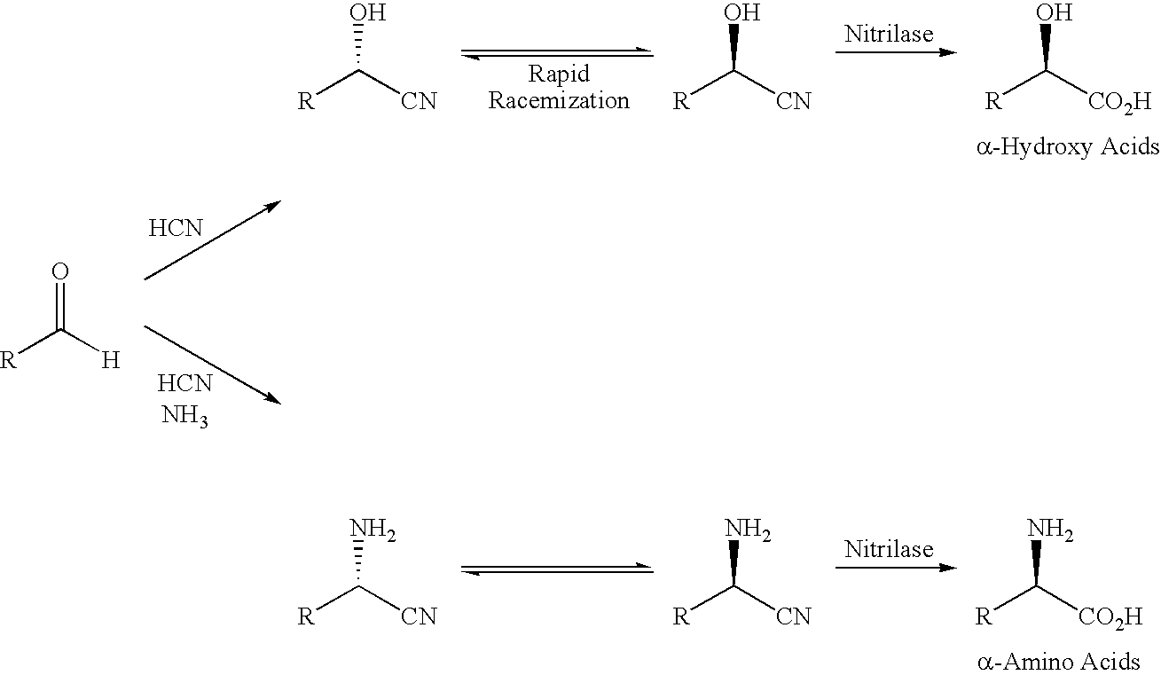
OC([CN])[R].OC([CN])[R].OC([CO2H])[R].[HCN].O=C([H])[R].NC([CN])[R].NC([CN])[R].NC([CO2H])[R]
